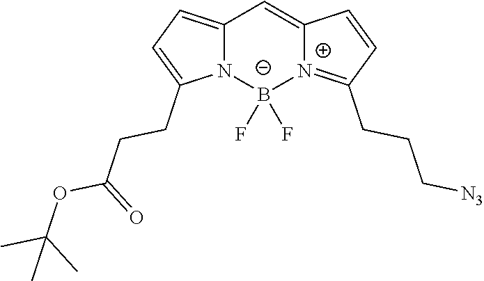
C12=CC=C(CCC(OC(C)(C)C)=O)N1[B-](F)(F)[N+]1=C(CCC[N3])C=CC1=C2
